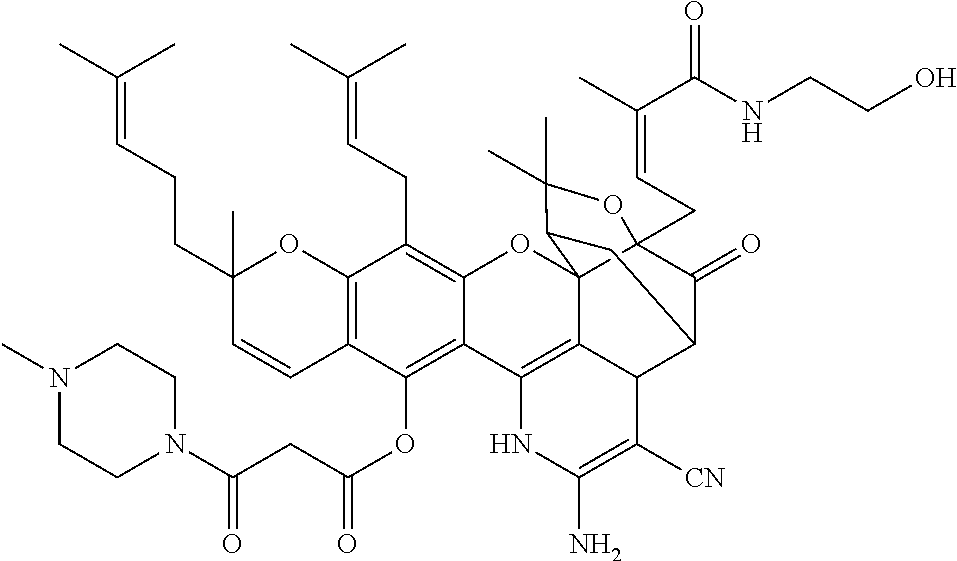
C12=C(C(OC(CC(N3CCN(C)CC3)=O)=O)=C3C(=C1CC=C(C)C)OC14C5(CC=C(C)C(NCCO)=O)C(=O)C(C6C1=C3NC(N)=C6[CN])CC4C(C)(C)O5)C=CC(CCC=C(C)C)(C)O2
